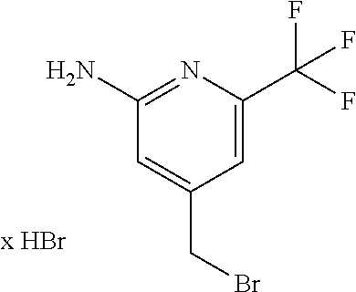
NC1=NC(C(F)(F)F)=CC(CBr)=C1
